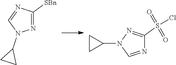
N1=C([SBn])N=CN1C1CC1.N1=CN(C2CC2)N=C1S(=O)(=O)Cl
